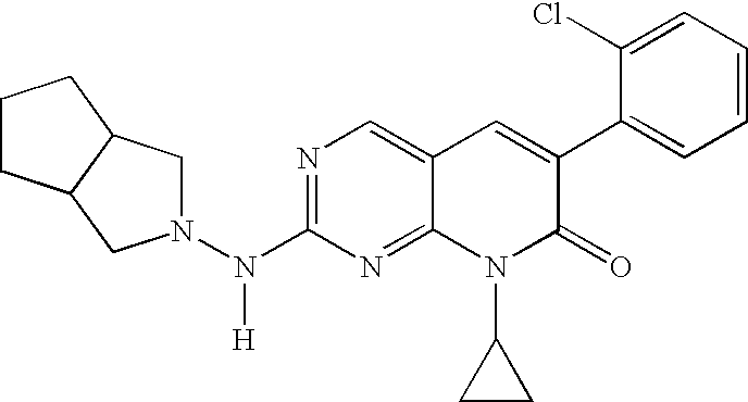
N1=C(N(N2CC3C(C2)CCC3)[H])N=C2C(=C1)C=C(C1=CC=CC=C1Cl)C(=O)N2C1CC1
